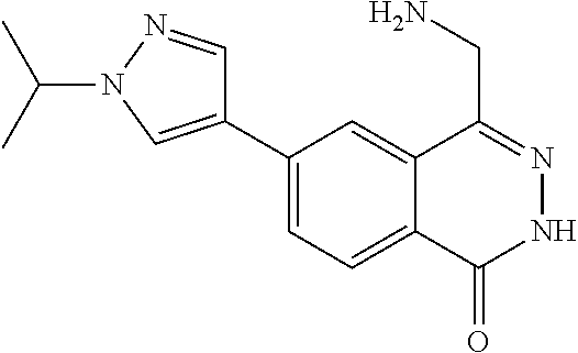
C1(C2=CN(C(C)C)N=C2)=CC=C2C(=C1)C(CN)=NNC2=O
